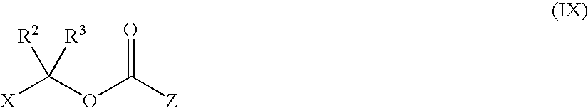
[X]C(OC([Z])=O)([R2])[R3]
